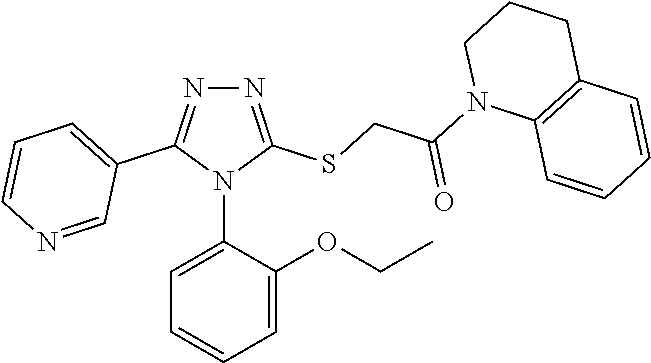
N1=C(SCC(N2C3=C(CCC2)C=CC=C3)=O)N(C2=CC=CC=C2OCC)C(C2=CC=CN=C2)=N1
